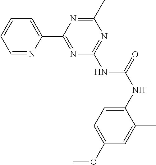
C1=NC(C2=NC(NC(NC3=CC=C(OC)C=C3C)=O)=NC(C)=N2)=CC=C1
